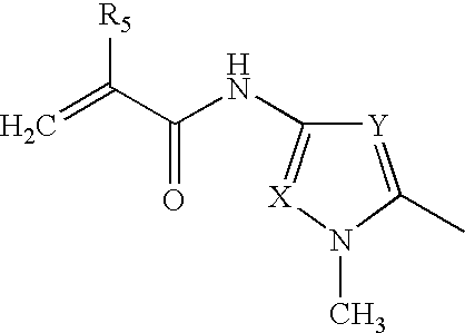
[Y]1=C(C)N(C)[X]=C1NC(C([R5])=C)=O
